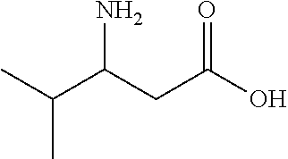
CC(C(CC(O)=O)N)C
